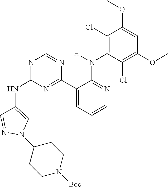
C1(NC2=NC=NC(C3=CC=CN=C3N([H])C3=C(Cl)C(OC)=CC(OC)=C3Cl)=N2)=CN(C2CCN([Boc])CC2)N=C1
